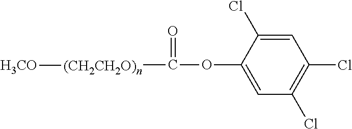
O(C(=O)[(CH2CH2O)n][H3CO])C1=CC(Cl)=C(Cl)C=C1Cl
